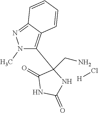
N1(C)C(C2(CN)C(=O)NC(=O)N2)=C2C(=N1)C=CC=C2.[H]Cl
